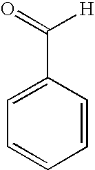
C1=C(C(=O)[H])C=CC=C1
